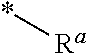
*[Ra]
